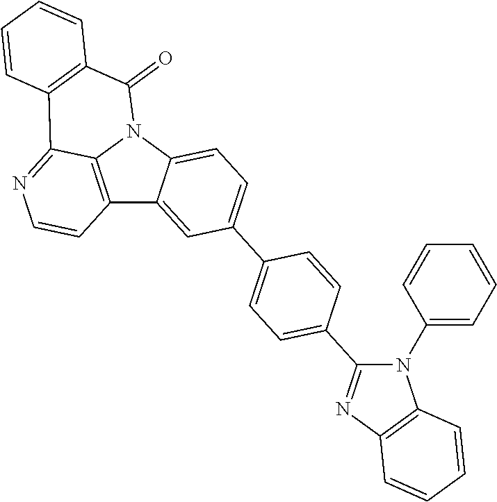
C12=C3N(C4=CC=C(C5=CC=C(C6=NC7=C(N6C6=CC=CC=C6)C=CC=C7)C=C5)C=C14)C(=O)C1=C(C3=NC=C2)C=CC=C1
